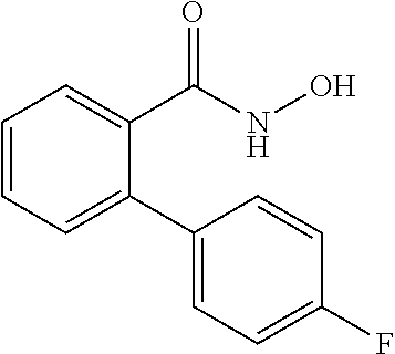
C1=CC=C(C2=CC=C(F)C=C2)C(C(=O)NO)=C1
